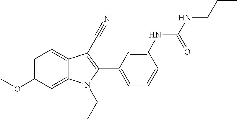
C1=C(OC)C=C2C(=C1)C(C#N)=C(C1=CC=CC(NC(NCCC)=O)=C1)N2CC
